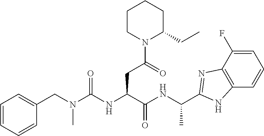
C1=C(F)C2=C(C=C1)NC(C(NC(C(NC(N(CC1=CC=CC=C1)C)=O)CC(N1C(CC)CCCC1)=O)=O)C)=N2
